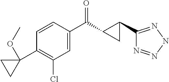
C1=CC(C(C2C(C3=NNN=N3)C2)=O)=CC(Cl)=C1C1(OC)CC1
